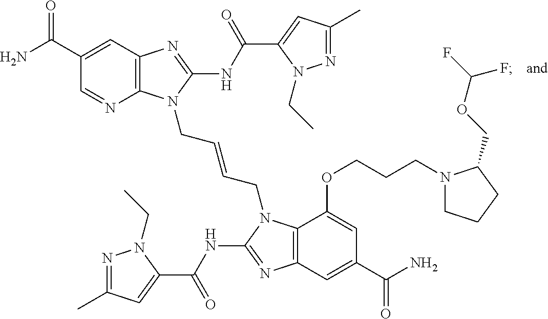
C12=C(N=C(NC(C3=CC(C)=NN3CC)=O)N1CC=CCN1C3=C(N=C1NC(C1=CC(C)=NN1CC)=O)C=C(C(=O)N)C=C3OCCCN1CCCC1COC(F)F)C=C(C(=O)N)C=N2
